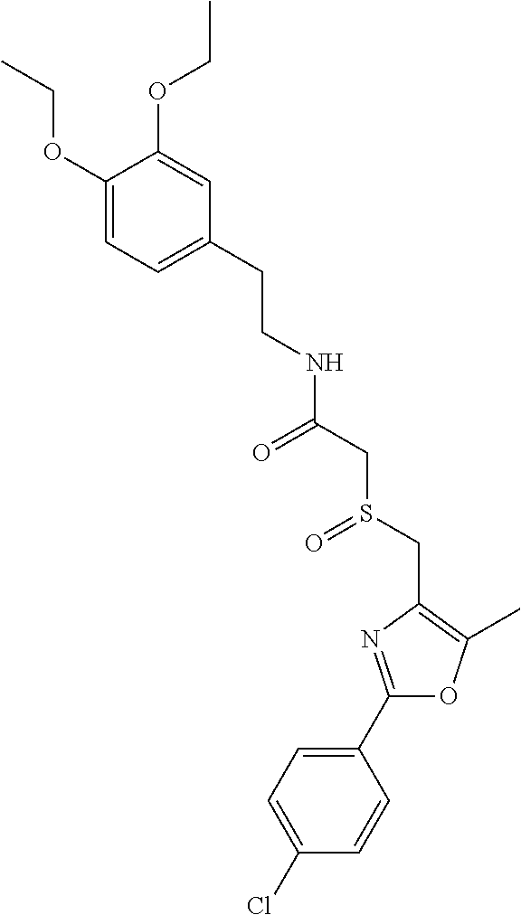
C1(OCC)=CC=C(CCNC(=O)CS(CC2=C(C)OC(C3=CC=C(Cl)C=C3)=N2)=O)C=C1OCC
